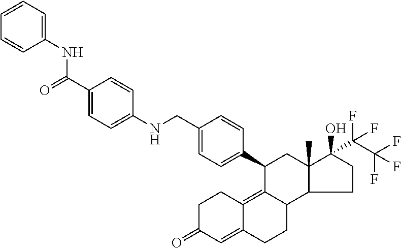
C1C(=O)C=C2C(=C3C(CC2)C2C(C)(CC3C3=CC=C(CNC4=CC=C(C(=O)NC5=CC=CC=C5)C=C4)C=C3)C(O)(C(C(F)(F)F)(F)F)CC2)C1
